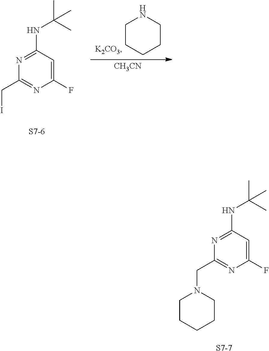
C1CCCCN1.C1(F)=CC(NC(C)(C)C)=NC(CI)=N1.[S7-6].[CH3CN].C1(F)=CC(NC(C)(C)C)=NC(CN2CCCCC2)=N1.[S7-7]
